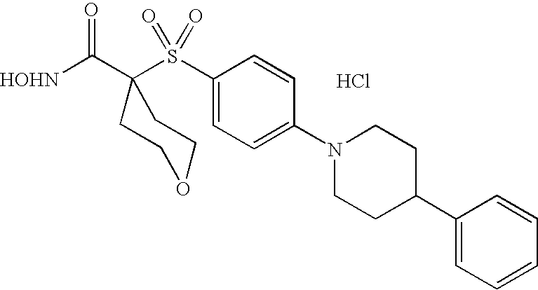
[HOHN]C(C1(S(C2=CC=C(N3CCC(C4=CC=CC=C4)CC3)C=C2)(=O)=O)CCOCC1)=O.Cl
